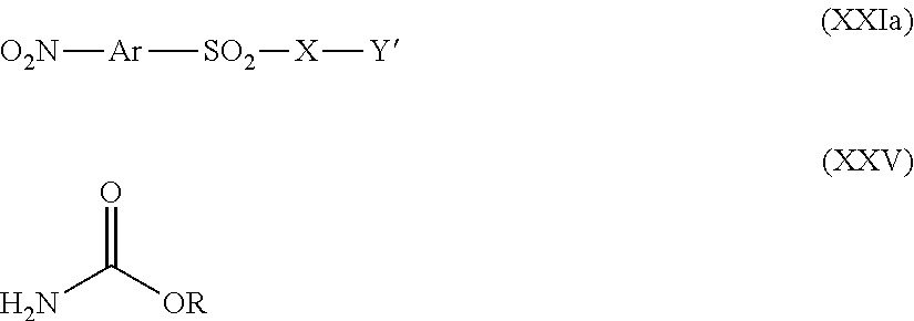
[O2N][Ar][SO2][X][Y].O=C([OR])N
